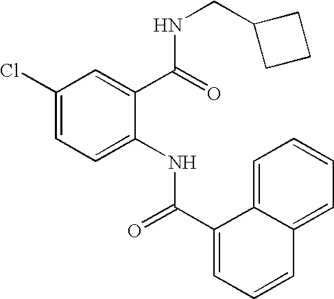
C1(C(=O)NC2=CC=C(Cl)C=C2C(=O)NCC2CCC2)=CC=CC2=CC=CC=C12
